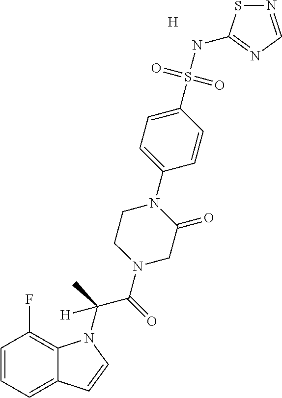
[H].C1=CC=C2C(=C1F)N(C(C(N1CC(=O)N(C3=CC=C(S(NC4=NC=NS4)(=O)=O)C=C3)CC1)=O)(C)[H])C=C2
